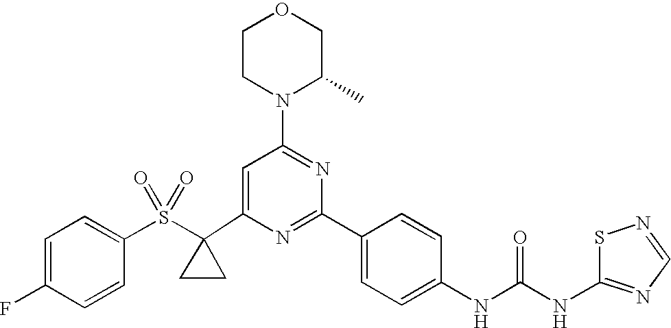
C1(C2(S(=O)(=O)C3=CC=C(F)C=C3)CC2)=CC(N2C(C)COCC2)=NC(C2=CC=C(NC(=O)NC3=NC=NS3)C=C2)=N1
